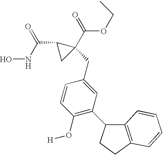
N(C(C1CC1(C(=O)OCC)CC1=CC(C2C3=C(CC2)C=CC=C3)=C(O[H])C=C1)=O)O
